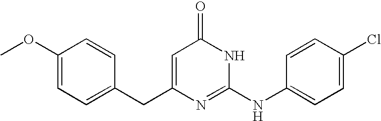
C1=C(CC2=CC(=O)NC(NC3=CC=C(Cl)C=C3)=N2)C=CC(OC)=C1
